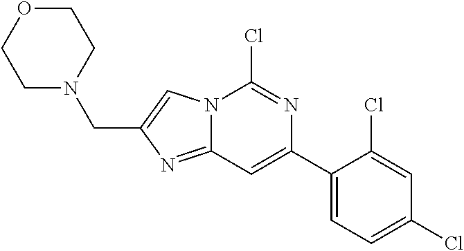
N12C(=NC(CN3CCOCC3)=C1)C=C(C1=CC=C(Cl)C=C1Cl)N=C2Cl
